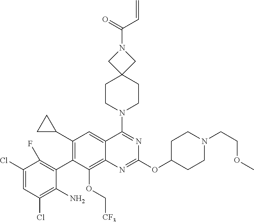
C1(Cl)=CC(Cl)=C(N)C(C2=C(C3CC3)C=C3C(=C2OC[CF3])N=C(OC2CCN(CCOC)CC2)N=C3N2CCC3(CC2)CN(C(=O)C=C)C3)=C1F
